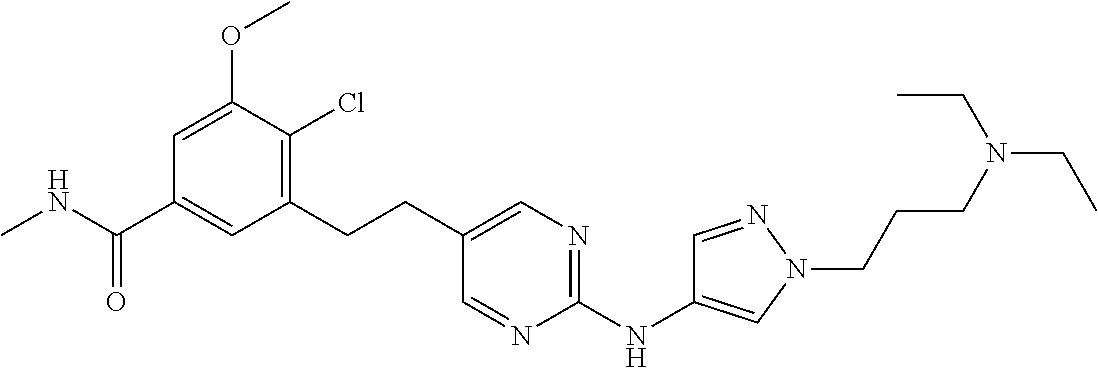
C1=C(OC)C(Cl)=C(CCC2=CN=C(NC3=CN(CCCN(CC)CC)N=C3)N=C2)C=C1C(NC)=O
